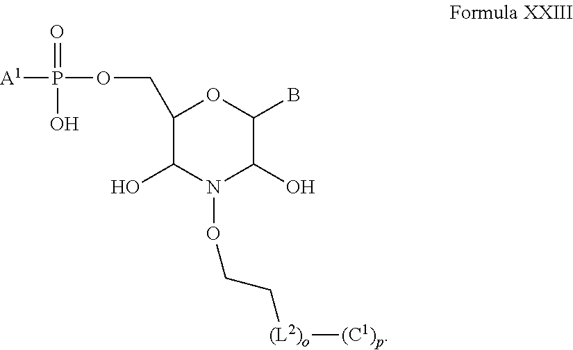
C1(COP([A1])(=O)O)C(O)N(OCC[(L2)o][(C1)p])C(O)C(B)O1
